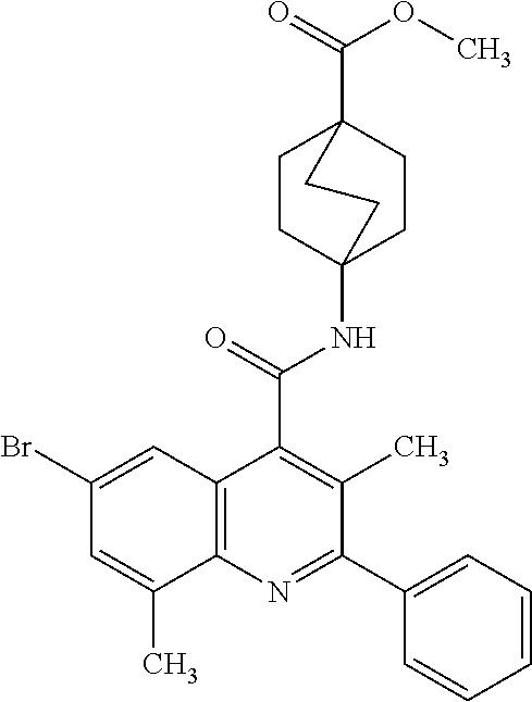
C1CC2(NC(C3=C(C)C(C4=CC=CC=C4)=NC4=C3C=C(Br)C=C4C)=O)CCC1(C(=O)OC)CC2
